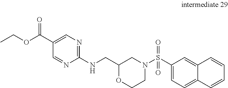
C1(S(N2CC(CNC3=NC=C(C(OCC)=O)C=N3)OCC2)(=O)=O)=CC=C2C(=C1)C=CC=C2
